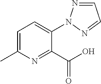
C1=C(C)N=C(C(O)=O)C(N2N=CC=N2)=C1
